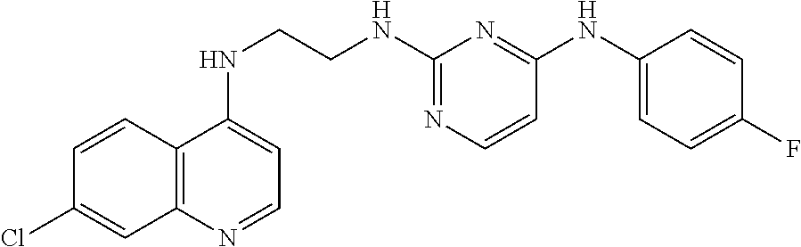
C1=CC2=C(C=C1Cl)N=CC=C2NCCNC1=NC=CC(NC2=CC=C(F)C=C2)=N1
